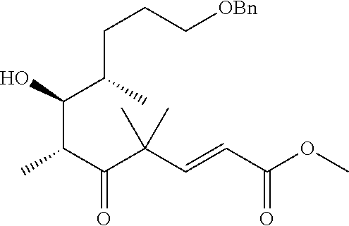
C(C(O)C(CCC[OBn])C)(C(C(C=CC(OC)=O)(C)C)=O)C
